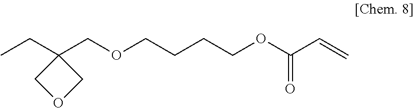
C1(COCCCCOC(C=C)=O)(CC)COC1
